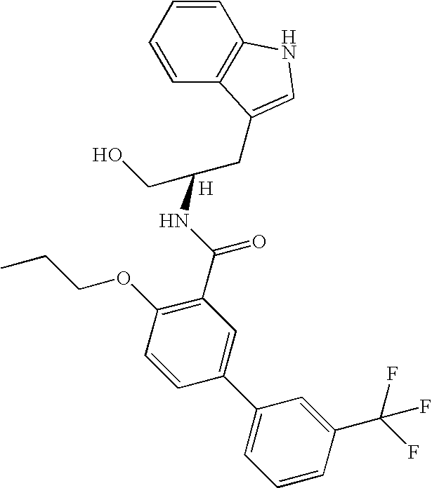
C1=CC=CC2=C1NC=C2CC(CO)NC(C1=C(OCCC)C=CC(C2=CC=CC(C(F)(F)F)=C2)=C1)=O.[H]
